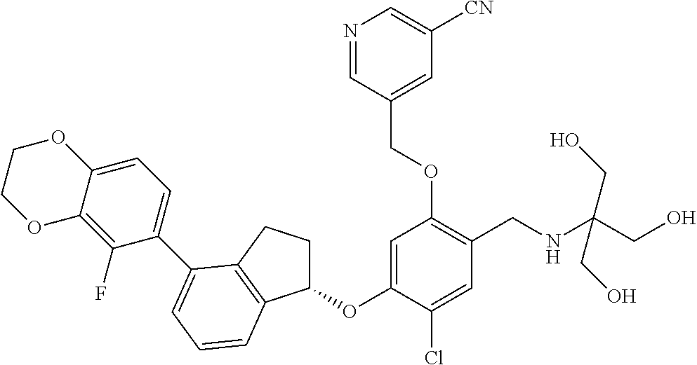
C1(OC2=CC(OCC3=CC([CN])=CN=C3)=C(CNC(CO)(CO)CO)C=C2Cl)CCC2=C1C=CC=C2C1=CC=C2C(=C1F)OCCO2
